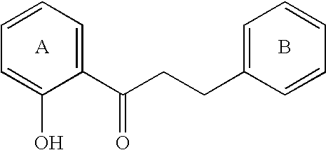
C1=CC=C(C(=O)CCC2=CC=CC=C2)C(O)=C1.B
